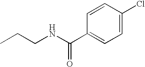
C1(C(NCCC)=O)=CC=C(Cl)C=C1
